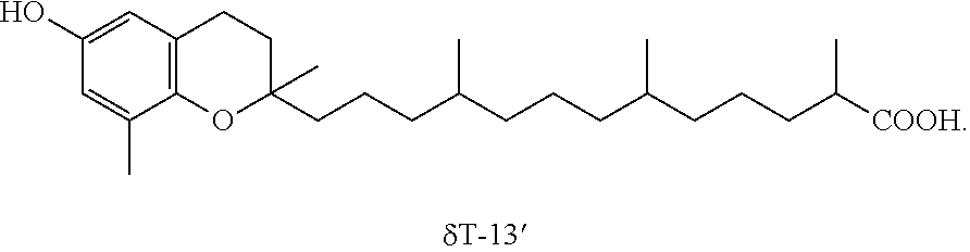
C1(O)=CC2=C(C(C)=C1)OC(CCCC(CCCC(CCCC([COOH])C)C)C)(C)CC2
